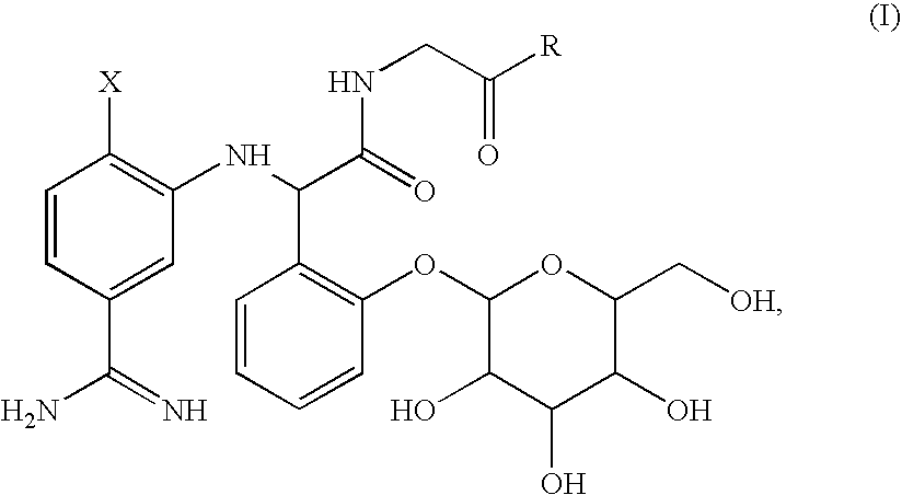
C1([X])=C(NC(C(=O)NCC([R])=O)C2=C(OC3C(O)C(O)C(O)C(C[OH])O3)C=CC=C2)C=C(C(=N)N)C=C1
